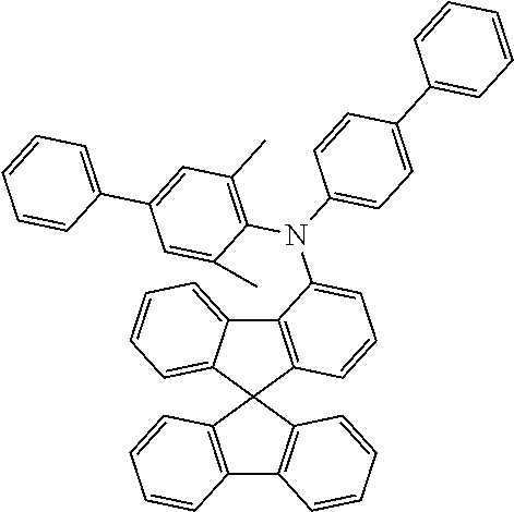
C12=C(C3(C4=CC=CC=C14)C1=C(C4=C3C=CC=C4)C=CC=C1)C=CC=C2N(C1=CC=C(C2=CC=CC=C2)C=C1)C1=C(C)C=C(C2=CC=CC=C2)C=C1C
